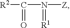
[R2]C(N([Z])=[R1])=O
